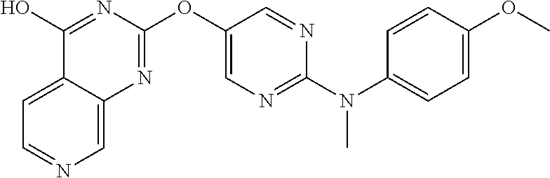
C1=C2C(=CN=C1)N=C(OC1=CN=C(N(C3=CC=C(OC)C=C3)C)N=C1)N=C2O
